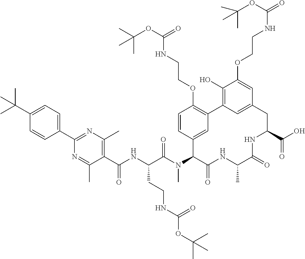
C(C(N(C)C1C(=O)NC(C)C(=O)NC(C(=O)O)CC2=CC(=C(O)C(OCCNC(=O)OC(C)(C)C)=C2)C2=C(OCCNC(OC(C)(C)C)=O)C=CC1=C2)=O)(NC(C1=C(C)N=C(C2=CC=C(C(C)(C)C)C=C2)N=C1C)=O)CCNC(=O)OC(C)(C)C
